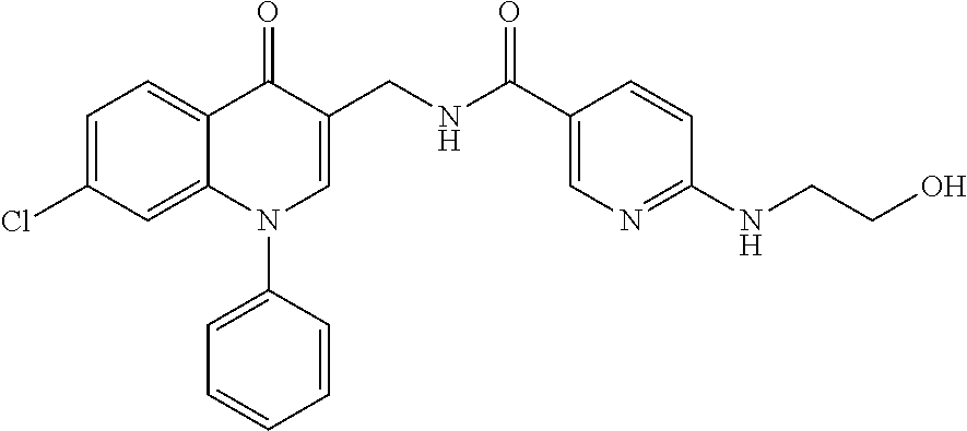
C1=C(Cl)C=C2C(=C1)C(=O)C(CNC(C1=CN=C(NCCO)C=C1)=O)=CN2C1=CC=CC=C1
